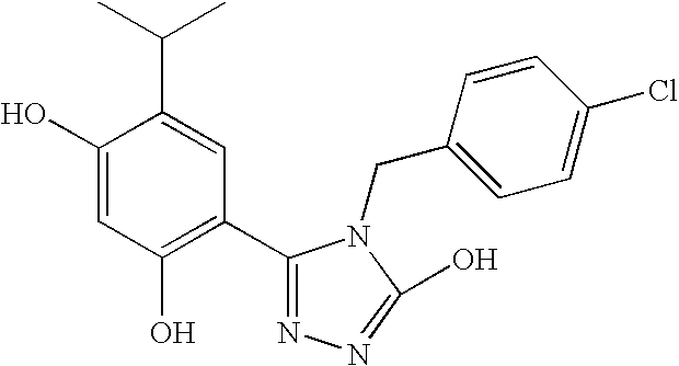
C1(O)=CC(O)=C(C2=NN=C(O)N2CC2=CC=C(Cl)C=C2)C=C1C(C)C
